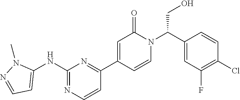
C1(NC2=NC=CC(C3=CC(=O)N(C(C4=CC(F)=C(Cl)C=C4)CO)C=C3)=N2)=CC=NN1C
